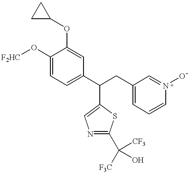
C1(O[F2HC])=CC=C(C(CC2=CC=CN(O)=C2)C2=CN=C(C([CF3])(O)[F3C])S2)C=C1OC1CC1
